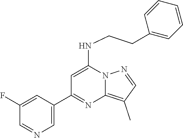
C1(C2=NC3=C(C)C=NN3C(NCCC3=CC=CC=C3)=C2)=CN=CC(F)=C1
